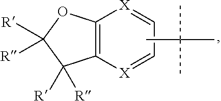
CC(C)(C)C.C12=C([X]=CC=[X]1)OC([R])([R])C2([R])[R]
